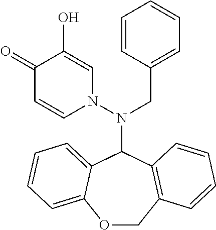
C1(=O)C=CN(N(C2C3=CC=CC=C3OCC3=C2C=CC=C3)CC2=CC=CC=C2)C=C1O
